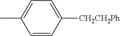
C1=CC([CH2CH2Ph])=CC=C1C
